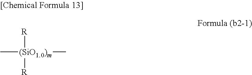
[R][(SiO1.0)m]([R])(C)C
